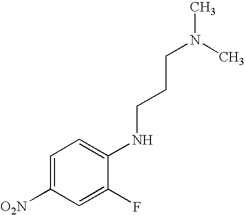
C1=C([O2N])C=C(F)C(NCCCN(C)C)=C1
